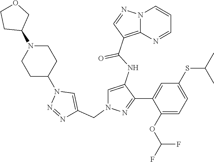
C1=C(NC(=O)C2=C3N(C=CC=N3)N=C2)C(C2=CC(SC(C)C)=CC=C2OC(F)F)=NN1CC1=CN(C2CCN(C3COCC3)CC2)N=N1
